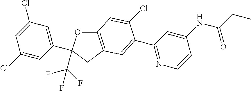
C12=C(CC(C3=CC(Cl)=CC(Cl)=C3)(C(F)(F)F)O1)C=C(C1=NC=CC(NC(CC)=O)=C1)C(Cl)=C2
